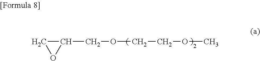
C1OC1COCCOC
